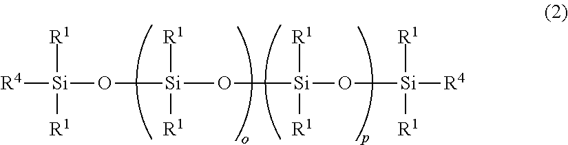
[R4][Si]([R1])([R1])O[Si]([R1])([R1])O[Si]([R1])([R1])O[Si]([R1])([R1])[R4]
